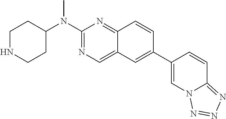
C1NCCC(N(C2=NC=C3C(=N2)C=CC(C2=CN4C(=NN=N4)C=C2)=C3)C)C1
